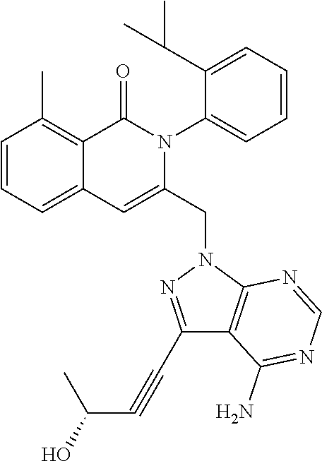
C1=CC=C2C(=C1C)C(=O)N(C1=CC=CC=C1C(C)C)C(CN1C3=C(C(N)=NC=N3)C(C#CC(O)C)=N1)=C2
